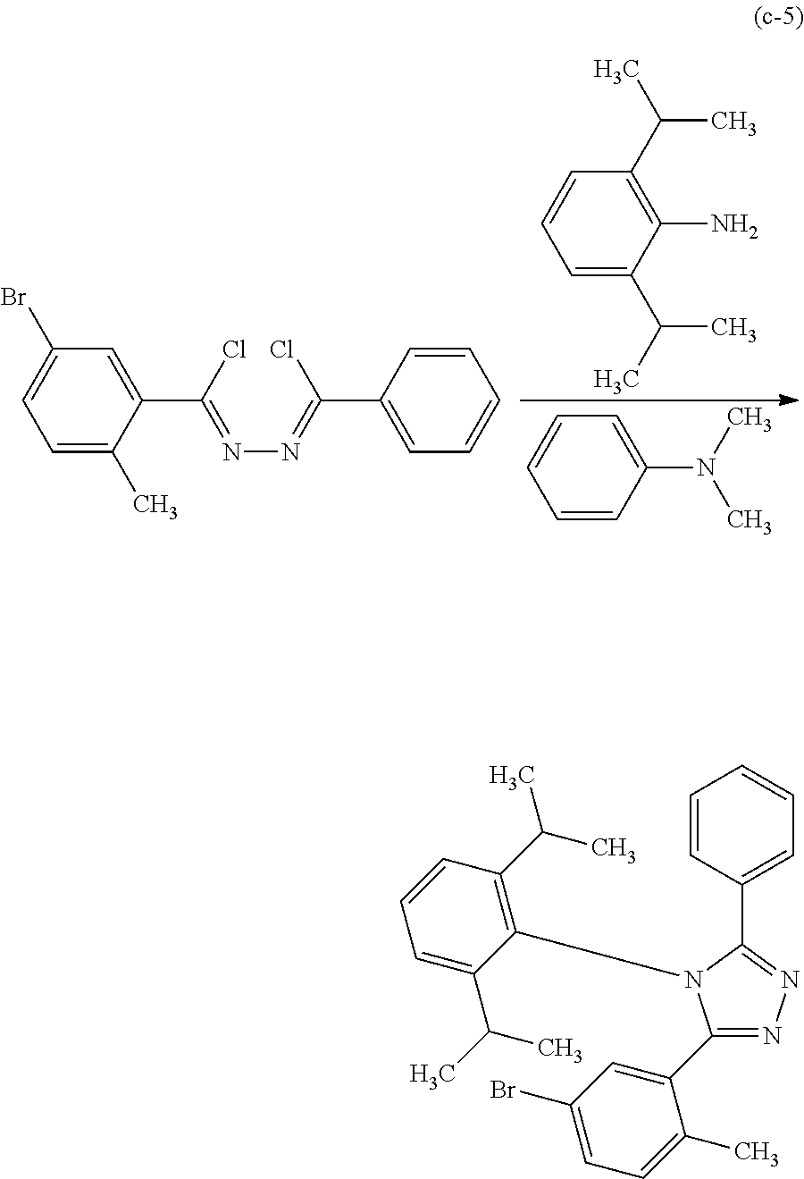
C1=CC=C(C(C)C)C(N)=C1C(C)C.C1=CC=CC(N(C)C)=C1.C1(Br)=CC=C(C)C(C(Cl)=NN=C(C2=CC=CC=C2)Cl)=C1.C1=CC(C2=NN=C(C3=CC(Br)=CC=C3C)N2C2=C(C(C)C)C=CC=C2C(C)C)=CC=C1
